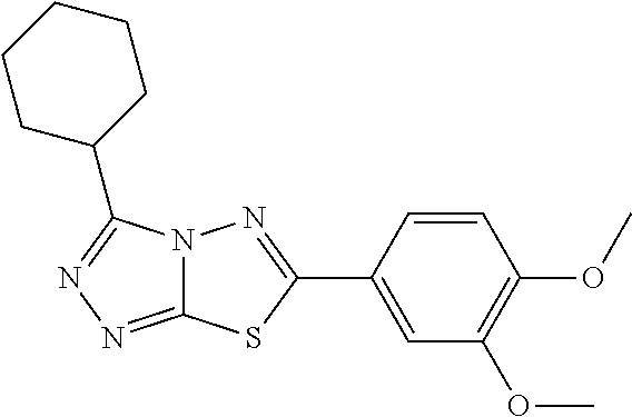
C1=CC(C2=NN3C(=NN=C3C3CCCCC3)S2)=CC(OC)=C1OC
